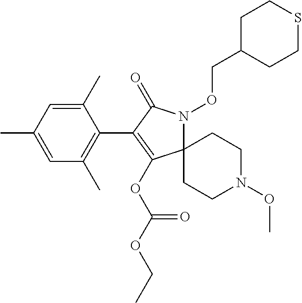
C12(N(OCC3CCSCC3)C(=O)C(C3=C(C)C=C(C)C=C3C)=C1OC(OCC)=O)CCN(OC)CC2
